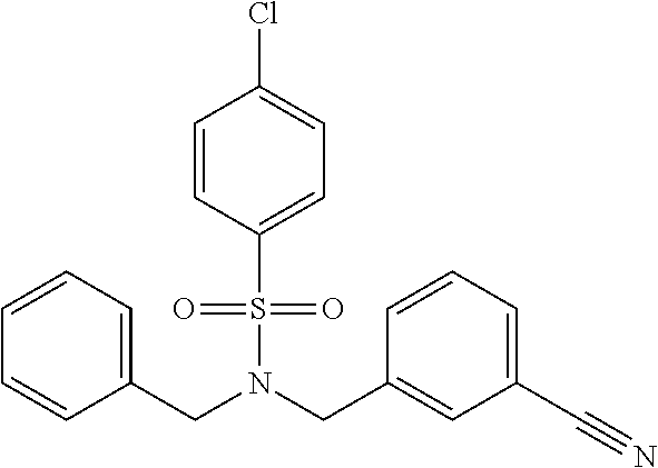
C1(CN(CC2=CC(C#N)=CC=C2)S(=O)(=O)C2=CC=C(Cl)C=C2)=CC=CC=C1
